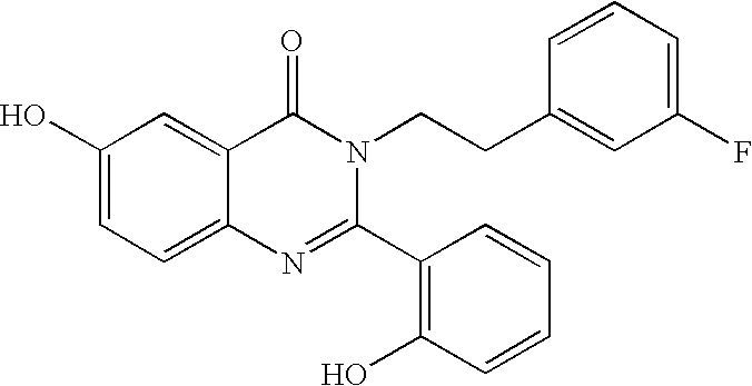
C1(O)=CC=C2C(=C1)C(=O)N(CCC1=CC(F)=CC=C1)C(C1=C(O)C=CC=C1)=N2
